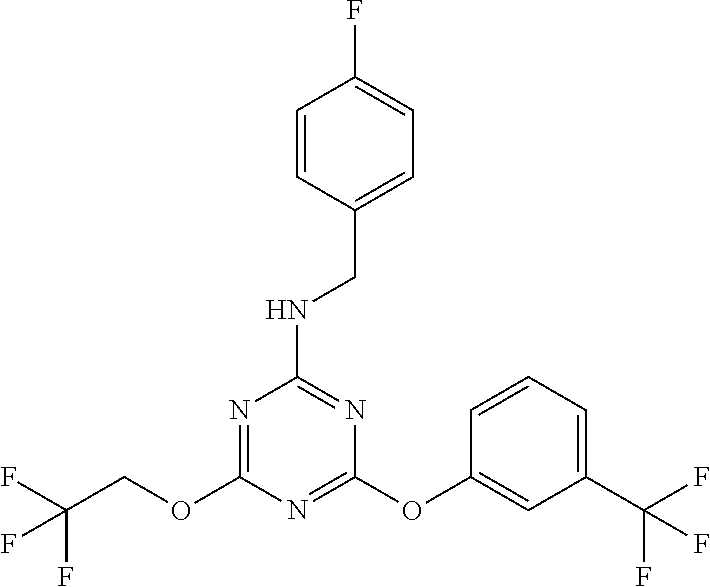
O(C1=NC(NCC2=CC=C(F)C=C2)=NC(OC2=CC(C(F)(F)F)=CC=C2)=N1)CC(F)(F)F
